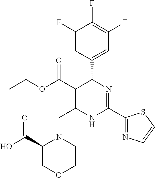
C1(F)=CC(C2C(C(=O)OCC)=C(CN3C(C(O)=O)COCC3)NC(C3=NC=CS3)=N2)=CC(F)=C1F
